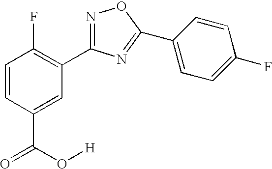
C1=CC(C(=O)O[H])=CC(C2=NOC(C3=CC=C(F)C=C3)=N2)=C1F
